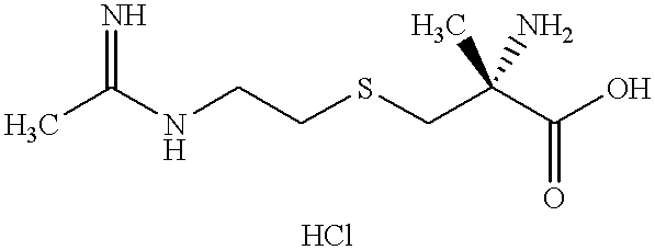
CC(NCCSCC(C(O)=O)(C)N)=N
